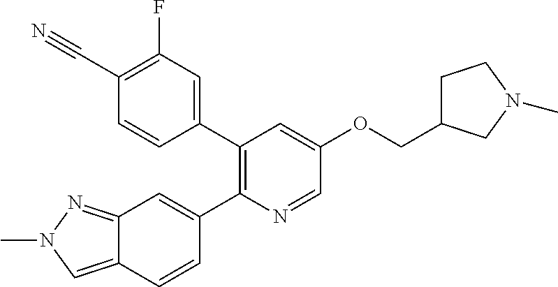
C12=CN(C)N=C1C=C(C1=C(C3=CC(F)=C(C#N)C=C3)C=C(OCC3CCN(C)C3)C=N1)C=C2
